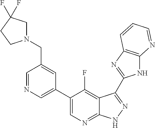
C1=NC=C(C2=CN=C3C(=C2F)C(C2=NC4=C(N2)N=CC=C4)=NN3)C=C1CN1CC(F)(F)CC1
